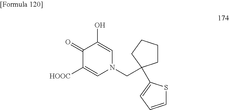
C1(=O)C([HOOC])=CN(CC2(C3=CC=CS3)CCCC2)C=C1O
